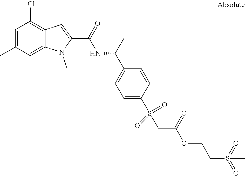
C1=C(C)C=C2C(=C1Cl)C=C(C(=O)NC(C1=CC=C(S(CC(OCCS(=O)(=O)C)=O)(=O)=O)C=C1)C)N2C
